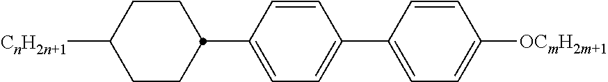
C1=CC(C2CCC([CnH2n+1])CC2)=CC=C1C1=CC=C([OCmH2m+1])C=C1
